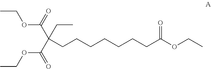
CCOC(=O)C(CC)(C(OCC)=O)CCCCCCCC(OCC)=O
